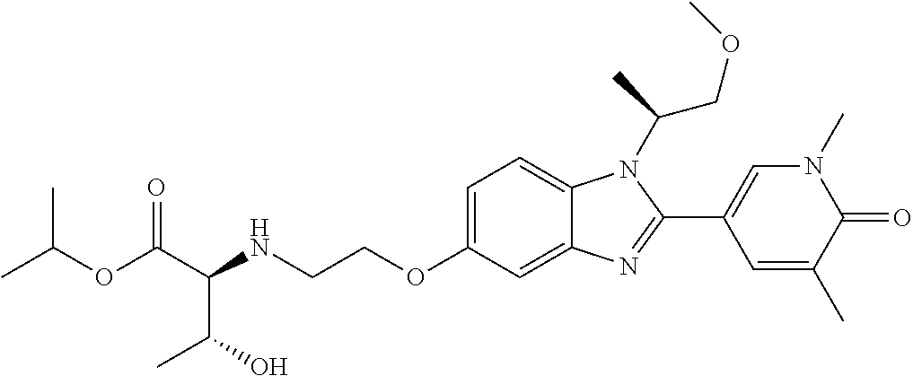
C1=C(OCCNC(C(OC(C)C)=O)C(O)C)C=C2C(=C1)N(C(COC)C)C(C1=CN(C)C(=O)C(C)=C1)=N2
